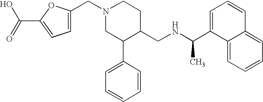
N1(CC2=CC=C(C(=O)O)O2)CC(C2=CC=CC=C2)C(CNC(C2=CC=CC3=CC=CC=C23)C)CC1
